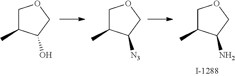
C1C(C)C(O)CO1.C1C(C)C([N3])CO1.C1C(C)C(N)CO1
